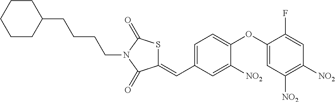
C1CC(CCCCN2C(=O)SC(=CC3=CC=C(OC4=CC([NO2])=C([NO2])C=C4F)C([NO2])=C3)C2=O)CCC1
